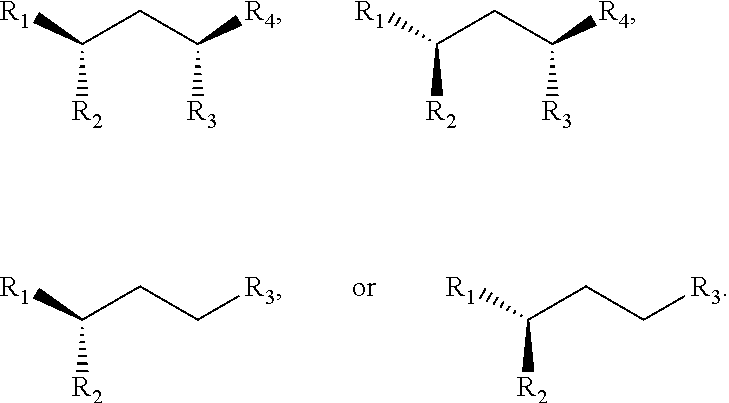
C([R2])([R1])CC([R4])[R3].C([R2])([R1])CC([R4])[R3].C([R2])([R1])CC[R3].C([R2])([R1])CC[R3]
